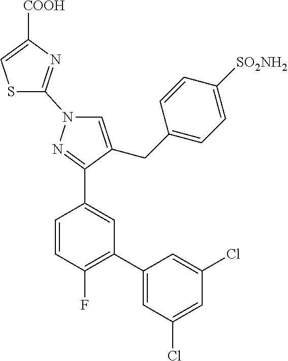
C1(N2N=C(C3=CC(C4=CC(Cl)=CC(Cl)=C4)=C(F)C=C3)C(CC3=CC=C([SO2NH2])C=C3)=C2)=NC([COOH])=CS1
